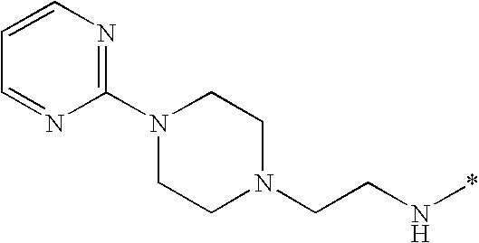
C(N*)CN1CCN(C2=NC=CC=N2)CC1
